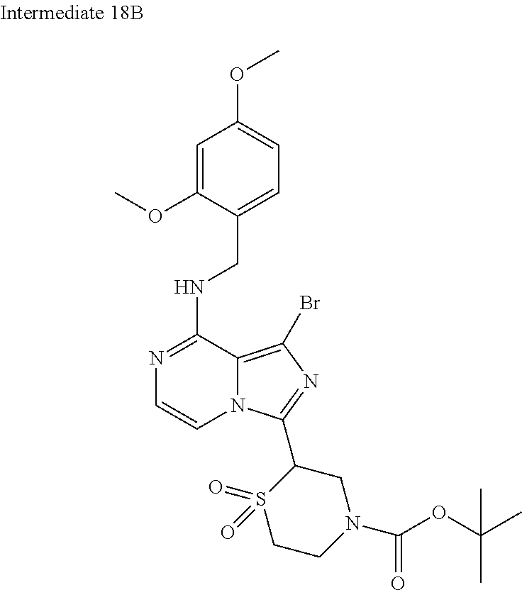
N1=C(NCC2=CC=C(OC)C=C2OC)C2=C(Br)N=C(C3S(=O)(=O)CCN(C(=O)OC(C)(C)C)C3)N2C=C1
